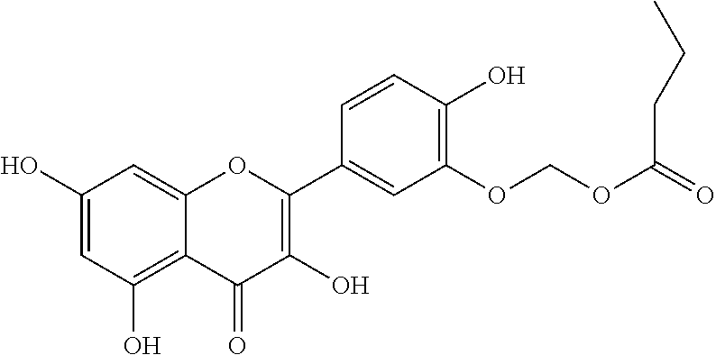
C1(O)=CC(O)=C2C(=C1)OC(C1=CC(OCOC(=O)CCC)=C(O)C=C1)=C(O)C2=O
